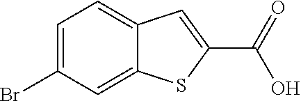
C1=C2C=C(C(=O)O)SC2=CC(Br)=C1
